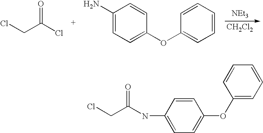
ClCC(Cl)=O.C1(N)=CC=C(OC2=CC=CC=C2)C=C1.[NEt3].[CH2Cl2].C1=CC(NC(=O)CCl)=CC=C1OC1=CC=CC=C1
